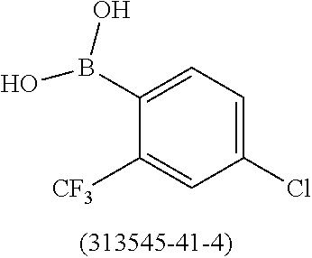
C1=C([CF3])C(B(O)O)=CC=C1Cl
